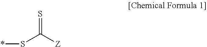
S=C([Z])S*
